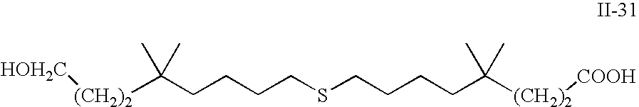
C(CCSCCCCC([(CH2)2][HOH2C])(C)C)CC([(CH2)2][COOH])(C)C
